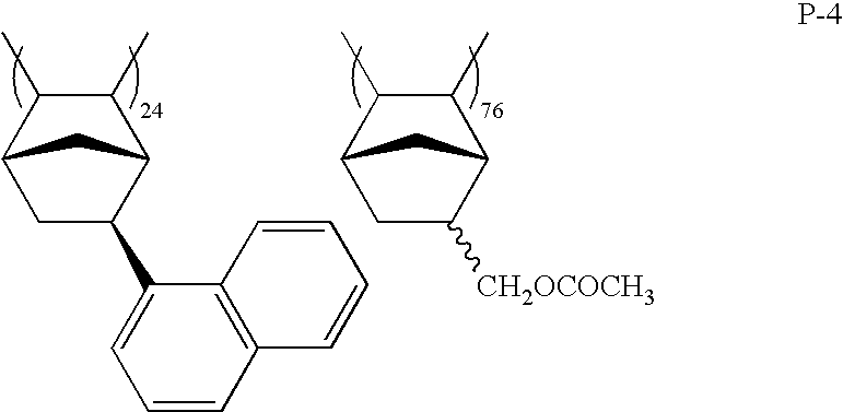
C1(C)C(C)C2CC(C3=CC=CC4=C3C=CC=C4)C1C2.C1(C)C(C)C2CC([CH2OCOCH3])C1C2
